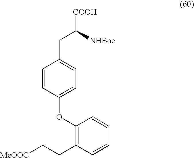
C1=CC(OC2=C(CC[MeOOC])C=CC=C2)=CC=C1CC([COOH])[NHBoc]
